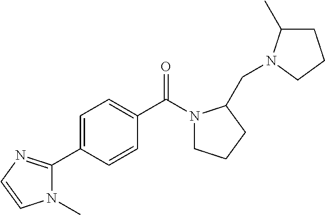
C1=CC(C(N2CCCC2CN2C(C)CCC2)=O)=CC=C1C1=NC=CN1C
